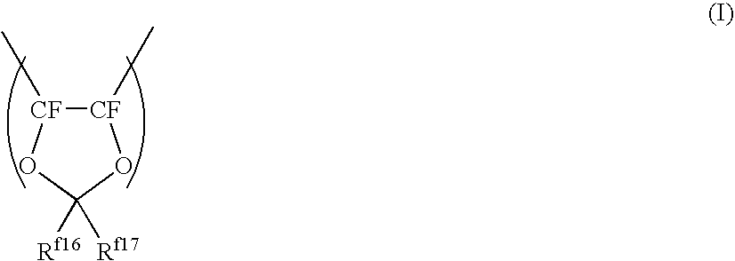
[CF]1(C)[CF](C)OC([Rf16])([Rf17])O1
